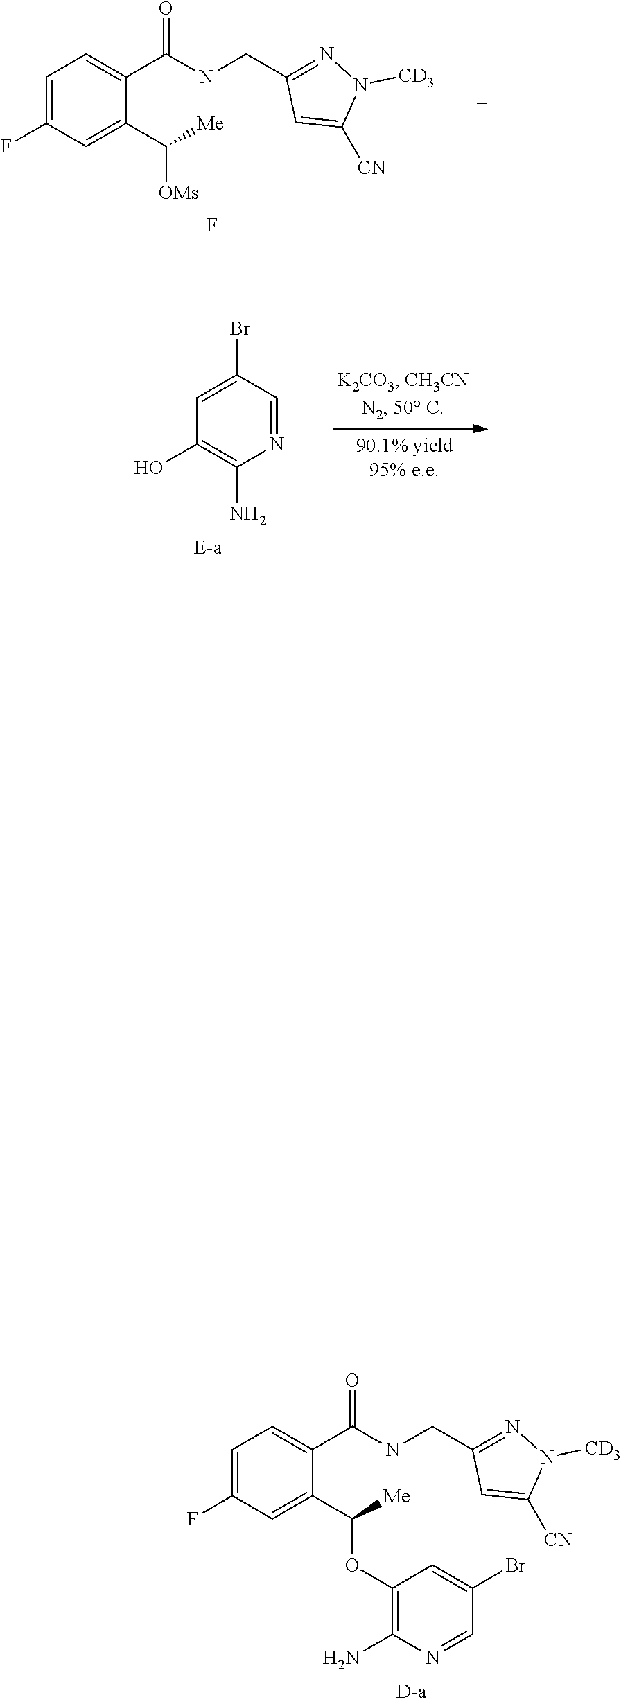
C1=C(F)C=C(C([Me])OC2=C(N)N=CC(Br)=C2)C(C(NCC2=NN([CD3])C([CN])=C2)=O)=C1.C1=C(F)C=C(C([Me])[OMs])C(C(NCC2=NN([CD3])C([CN])=C2)=O)=C1.F.N1=CC(Br)=CC(O)=C1N
